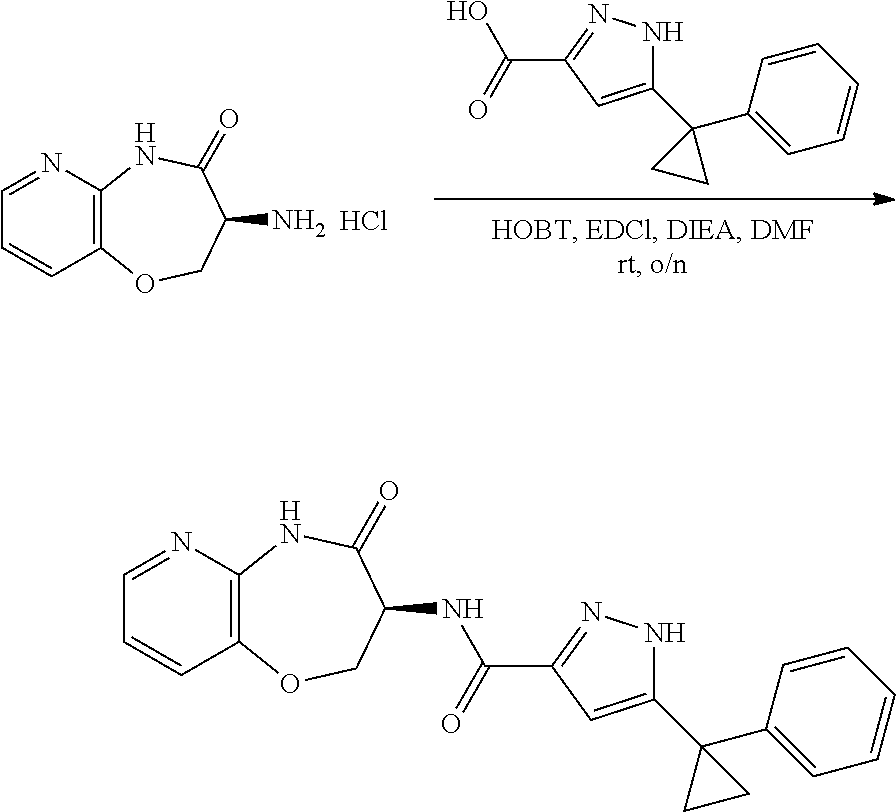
C1(C2(C3=CC=CC=C3)CC2)=CC(C(=O)O)=NN1.C12=C(NC(=O)C(N)CO1)N=CC=C2.Cl.C12=C(NC(=O)C(NC(C3=NNC(C4(C5=CC=CC=C5)CC4)=C3)=O)CO1)N=CC=C2
